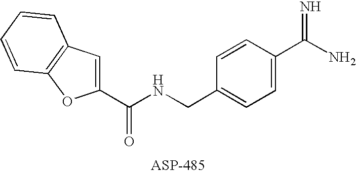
C1(C(NCC2=CC=C(C(N)=N)C=C2)=O)=CC2=C(O1)C=CC=C2
